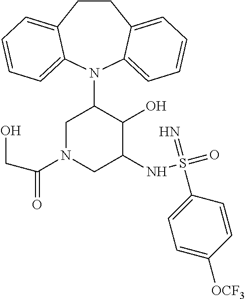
C12=CC=CC=C1N(C1CN(C(CO)=O)CC(NS(=O)(=N)C3=CC=C([OCF3])C=C3)C1O)C1=CC=CC=C1CC2
